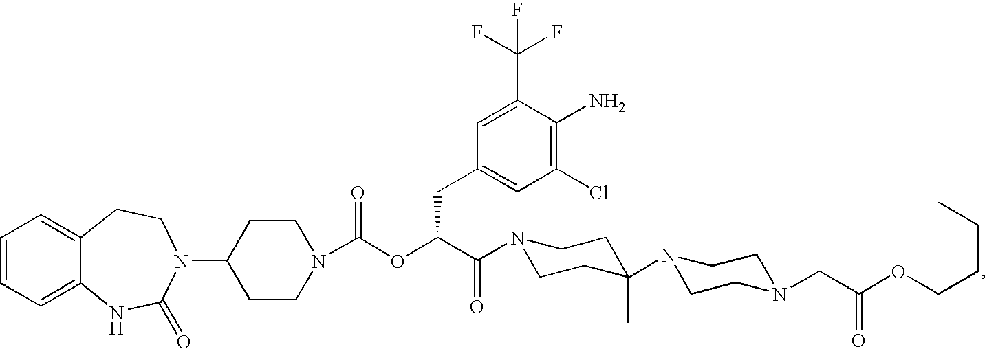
C1=CC=C2C(=C1)CCN(C1CCN(C(OC(C(=O)N3CCC(N4CCN(CC(OCCCC)=O)CC4)(C)CC3)CC3=CC(Cl)=C(N)C(C(F)(F)F)=C3)=O)CC1)C(=O)N2
